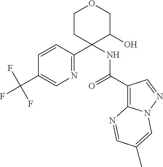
N1=C(C2(NC(C3=C4N(N=C3)C=C(C)C=N4)=O)C(O)COCC2)C=CC(C(F)(F)F)=C1
